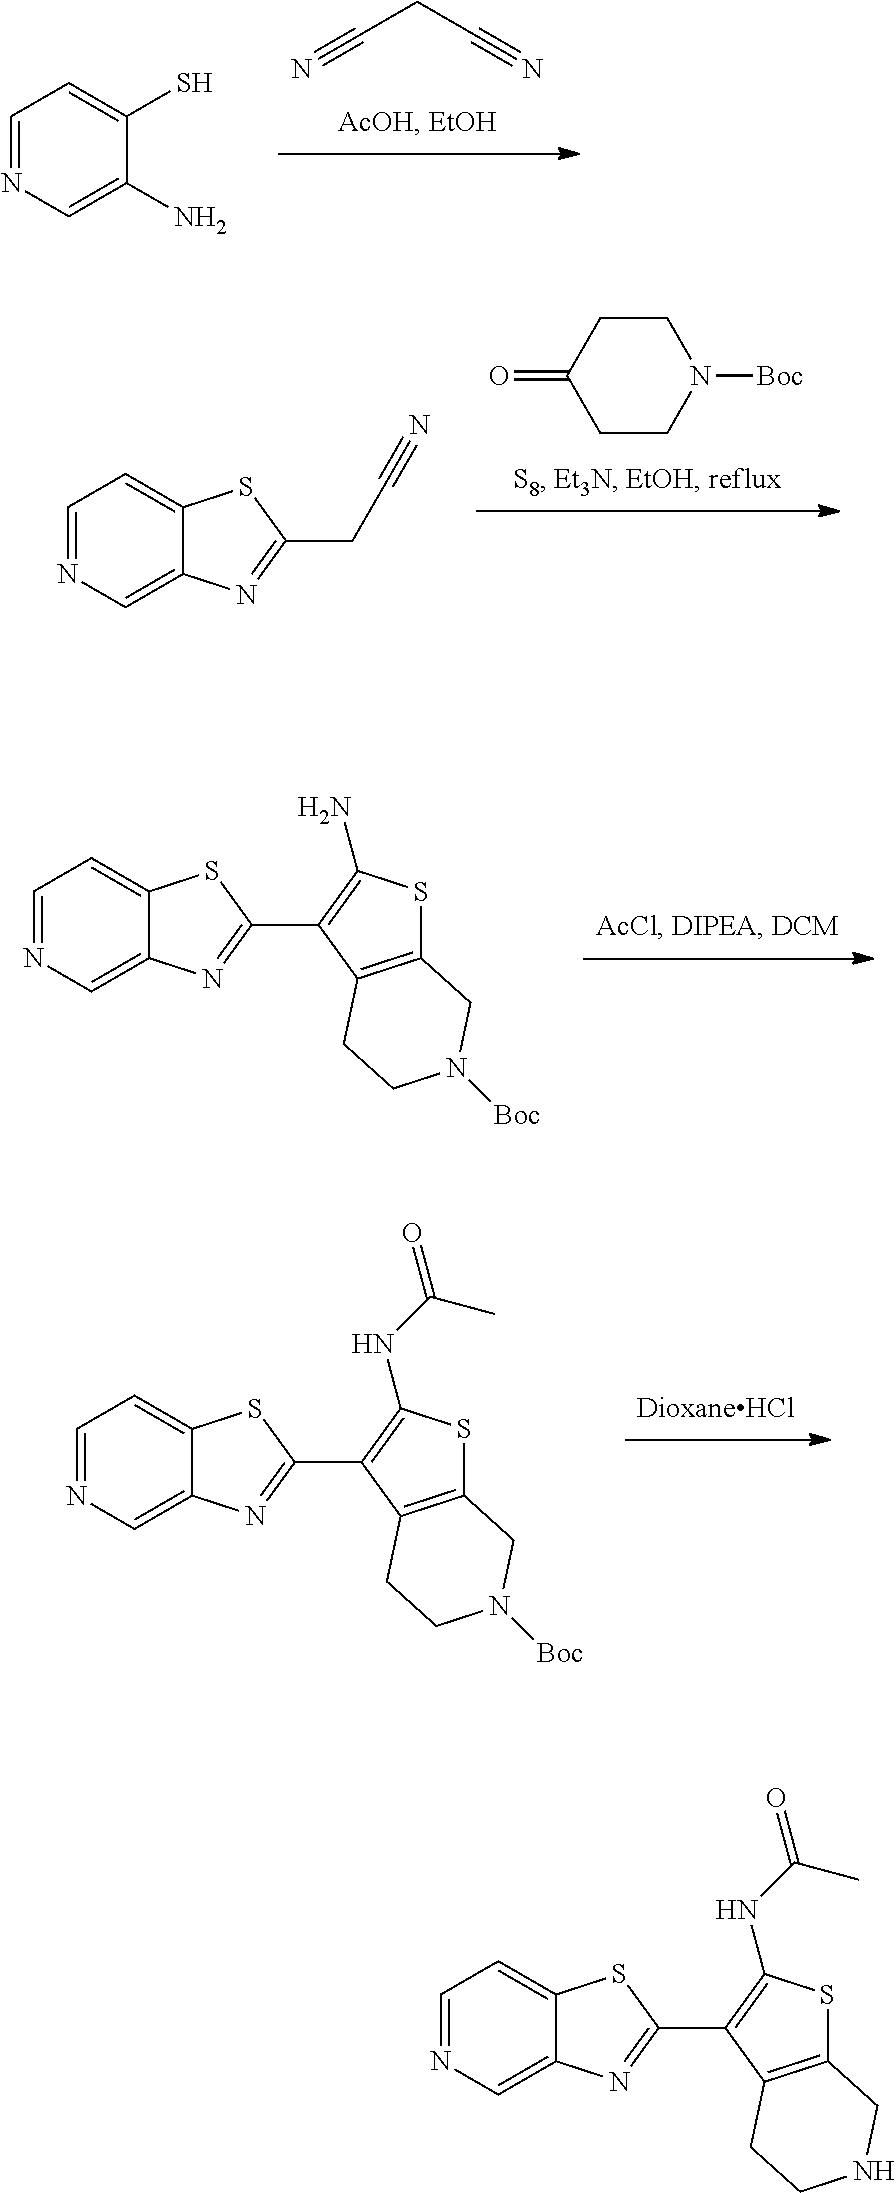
N#CCC#N.C1=NC=C(N)C(S)=C1.C1CN([Boc])CCC1=O.C1=NC=C2C(=C1)SC(CC#N)=N2.C1=NC=C2C(=C1)SC(C1=C(N)SC3=C1CCN([Boc])C3)=N2.C1=NC=C2C(=C1)SC(C1=C(NC(=O)C)SC3=C1CCN([Boc])C3)=N2.C1=NC=C2C(=C1)SC(C1=C(NC(=O)C)SC3=C1CCNC3)=N2
